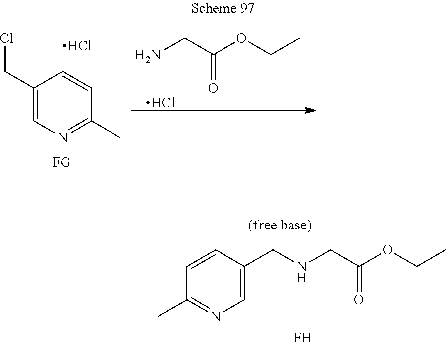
C1(CCl)=CN=C(C)C=C1.Cl.NCC(OCC)=O.Cl.C1(C)=NC=C(CNCC(OCC)=O)C=C1.F
